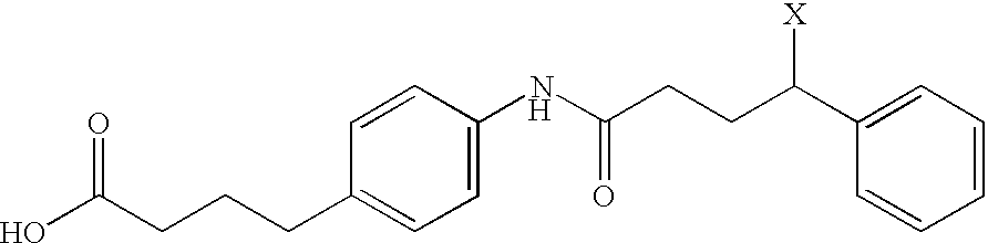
OC(CCCC1=CC=C(NC(=O)CCC([X])C2=CC=CC=C2)C=C1)=O.[H]
